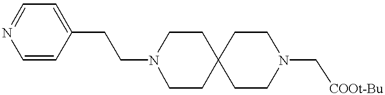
C12(CCN(C[COOt-Bu])CC1)CCN(CCC1=CC=NC=C1)CC2
